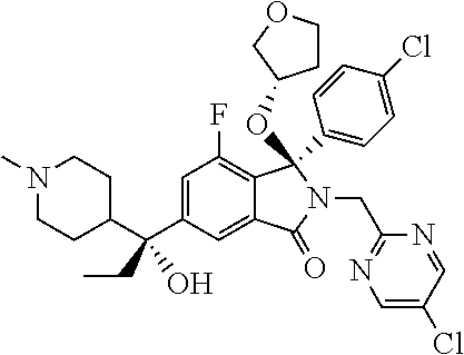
C1(C(C2=CC(F)=C3C(=C2)C(=O)N(CC2=NC=C(Cl)C=N2)C3(OC2CCOC2)C2=CC=C(Cl)C=C2)(CC)O)CCN(C)CC1
